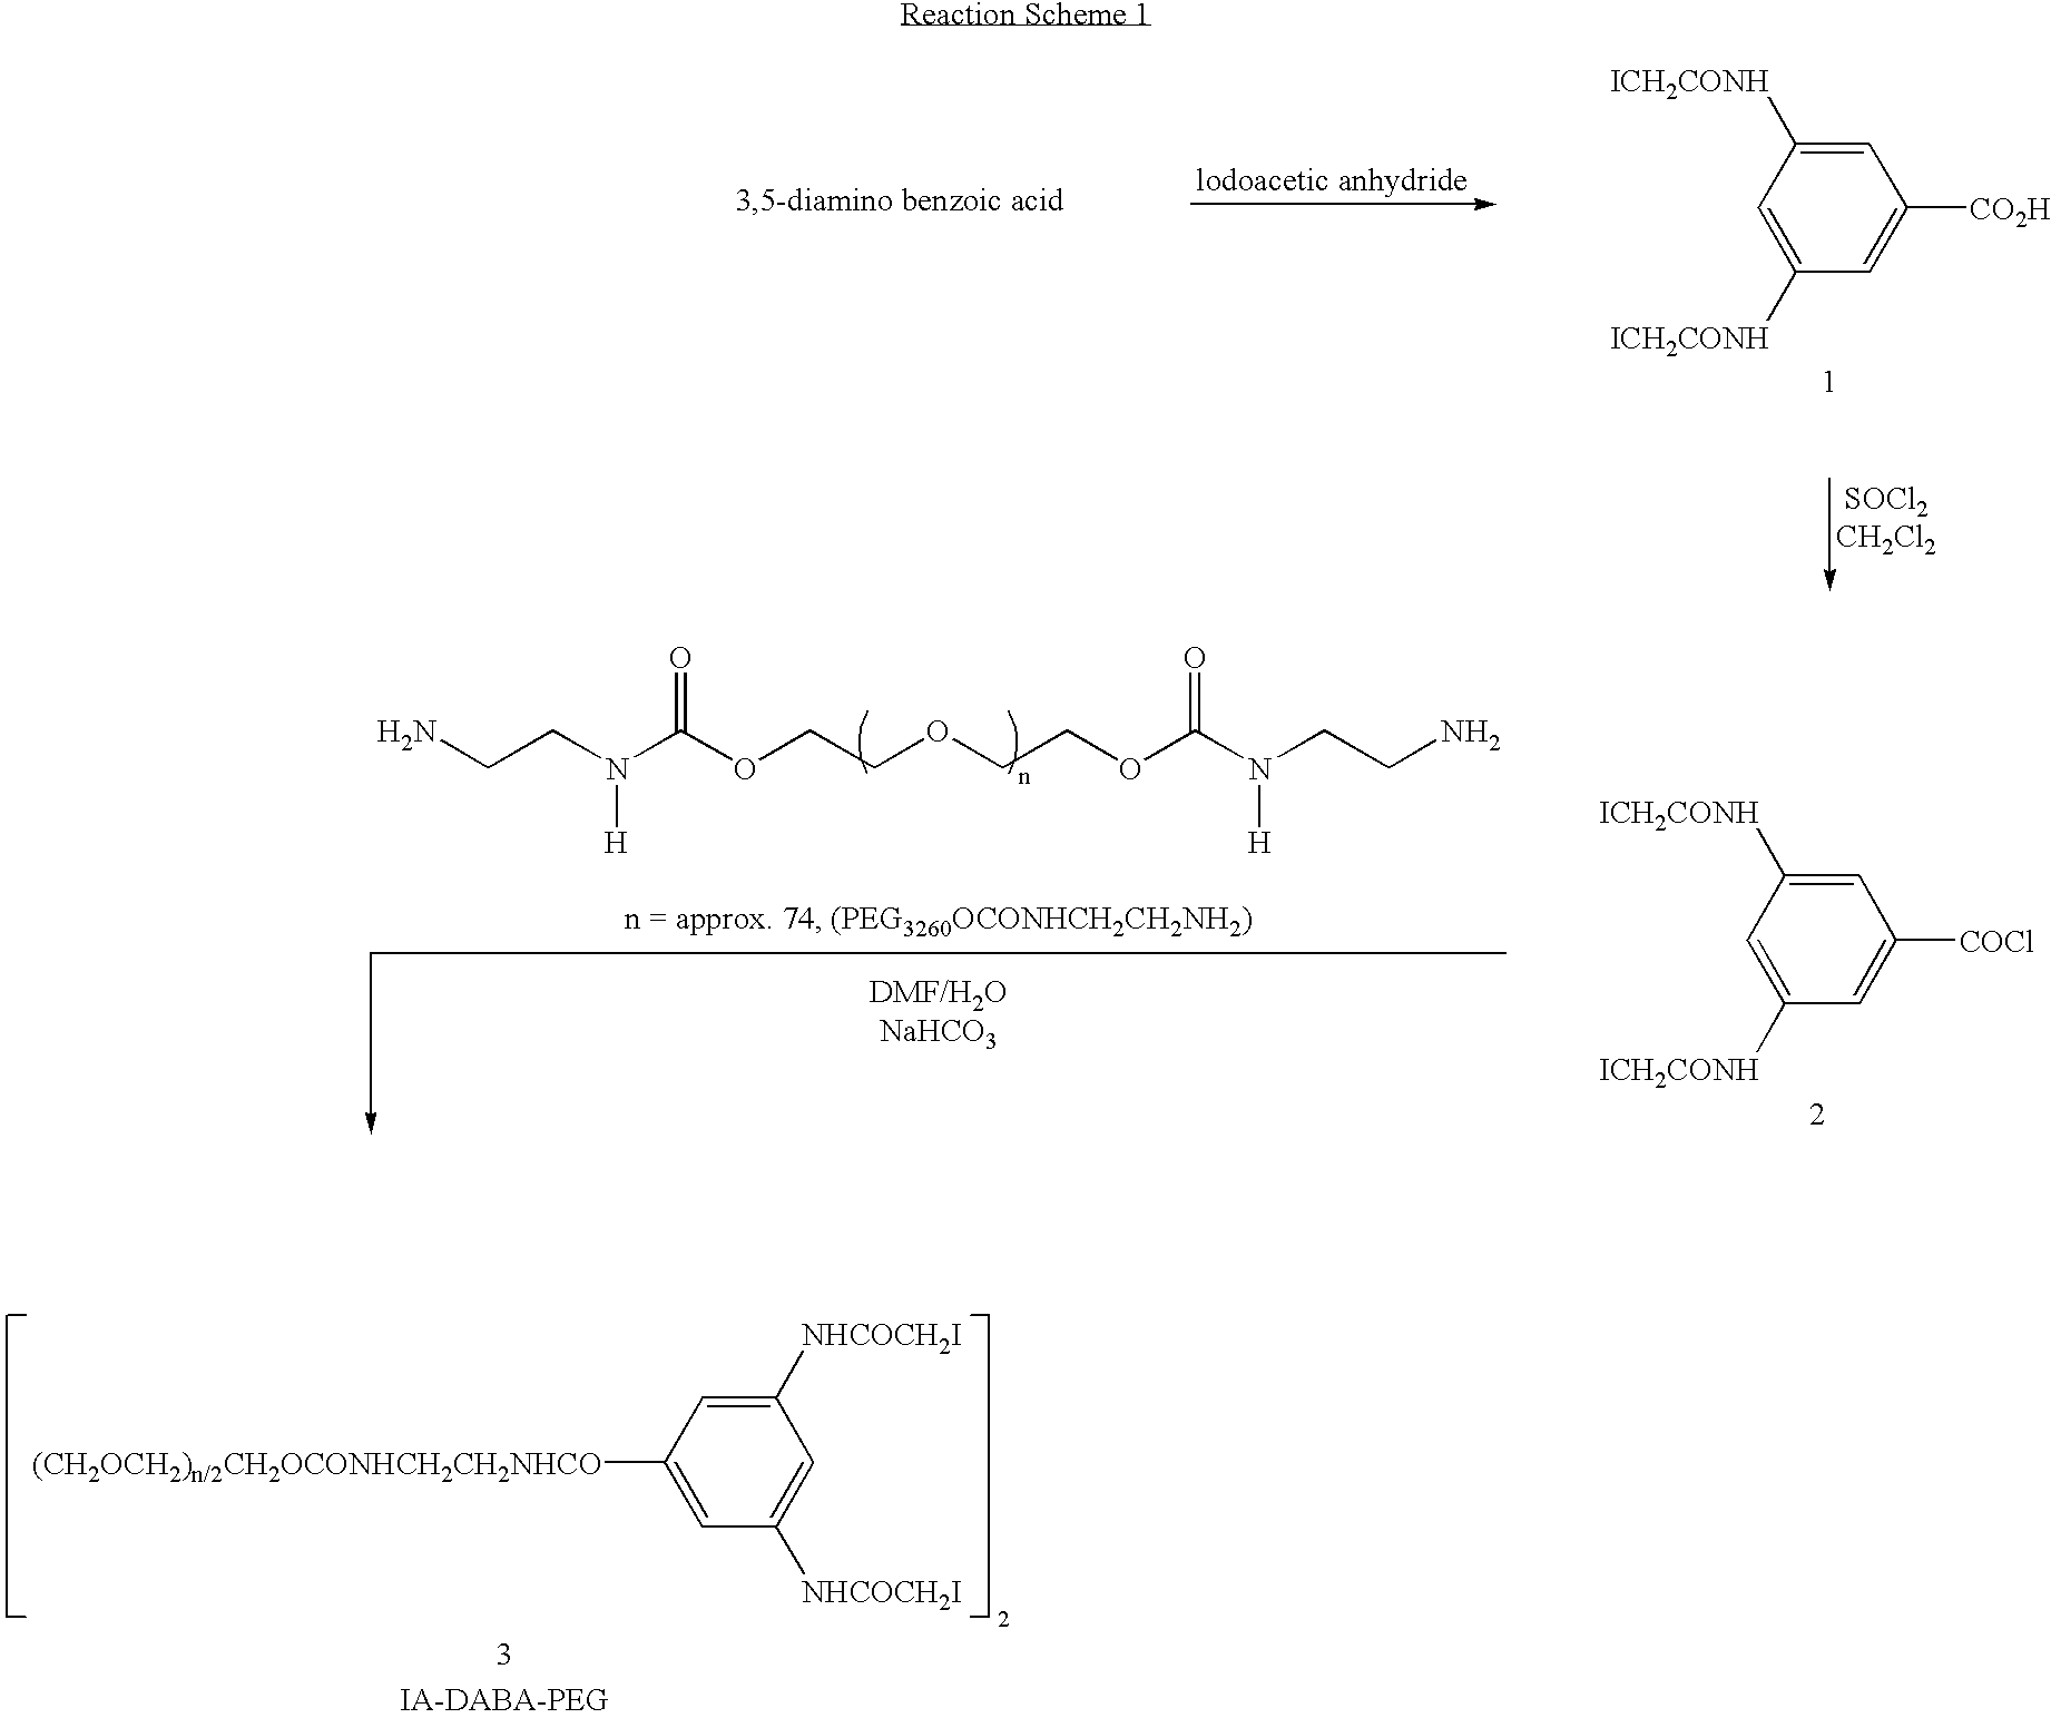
C1=C([ICH2CONH])C=C([ICH2CONH])C=C1[CO2H].NCCN([H])C(=O)OCCOCCOC(N(CCN)[H])=O.C1=C([ICH2CONH])C=C([ICH2CONH])C=C1[COCl].C1([NHCOCH2I])=CC([(CH2OCH2)n/2CH2OCONHCH2CH2NHCO])=CC([NHCOCH2I])=C1
